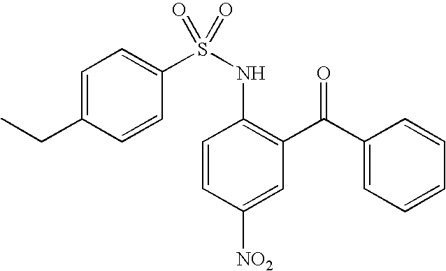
C1=C(CC)C=CC(S(NC2=C(C(C3=CC=CC=C3)=O)C=C([NO2])C=C2)(=O)=O)=C1
